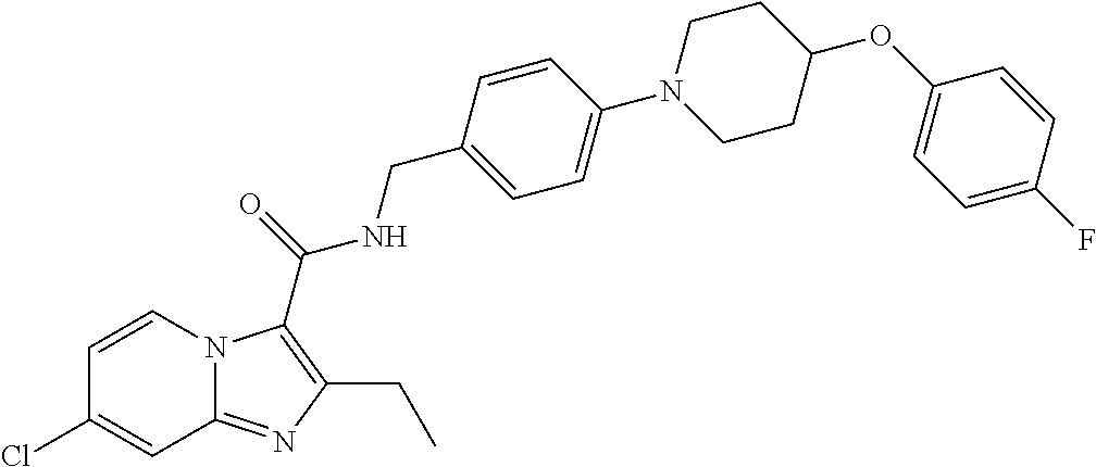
C1=CN2C(=NC(CC)=C2C(=O)NCC2=CC=C(N3CCC(OC4=CC=C(F)C=C4)CC3)C=C2)C=C1Cl
